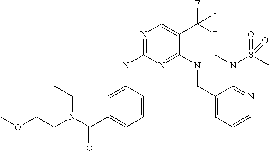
C1=C(NC2=NC=C(C(F)(F)F)C(NCC3=CC=CN=C3N(C)S(C)(=O)=O)=N2)C=CC=C1C(N(CC)CCOC)=O
